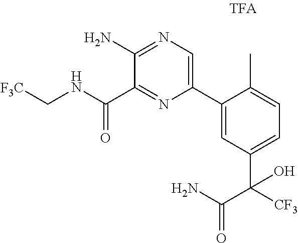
C1(C2=CN=C(N)C(C(NC[F3C])=O)=N2)=CC(C(C(=O)N)([CF3])O)=CC=C1C
